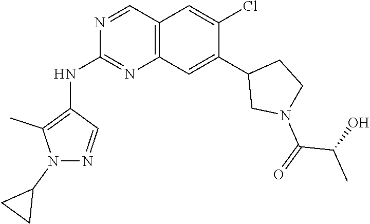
C12=C(C=C(C3CN(C(C(C)O)=O)CC3)C(Cl)=C1)N=C(NC1=C(C)N(C3CC3)N=C1)N=C2
